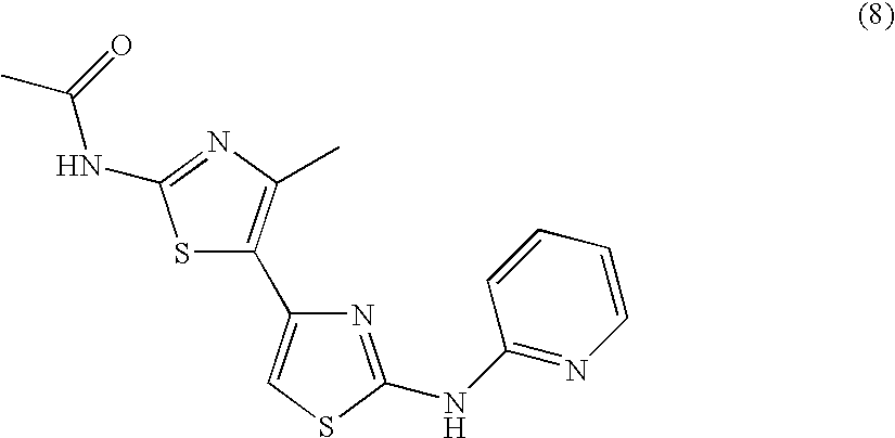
S1C(C2=CSC(NC3=NC=CC=C3)=N2)=C(C)N=C1NC(C)=O
